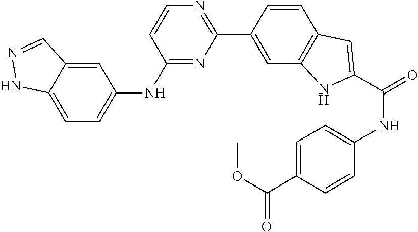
C1=CN=C(C2=CC3=C(C=C2)C=C(C(NC2=CC=C(C(OC)=O)C=C2)=O)N3)N=C1NC1=CC=C2C(=C1)C=NN2
